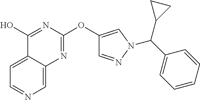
C1=C2C(=CN=C1)N=C(OC1=CN(C(C3=CC=CC=C3)C3CC3)N=C1)N=C2O
